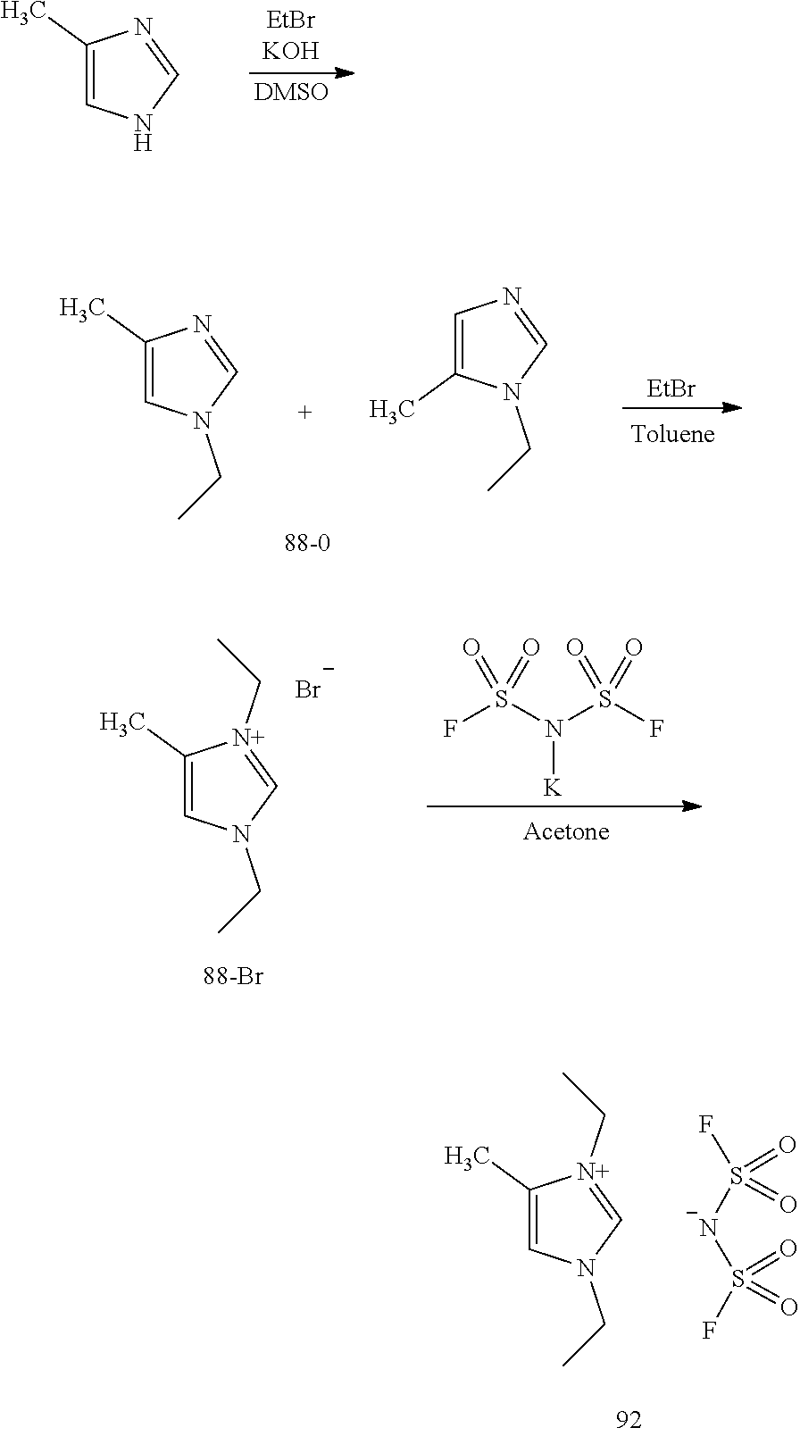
C1(C)=CN(CC)C=[N+]1CC.FS([N-]S(F)(=O)=O)(=O)=O.C1(C)=CN(CC)C=[N+]1CC.FS(N(S(F)(=O)=O)[K])(=O)=O.[Acetone].[Br-].C1(C)=CNC=N1.C1(C)=CN(CC)C=N1.[EtBr].C1=C(C)N(CC)C=N1
